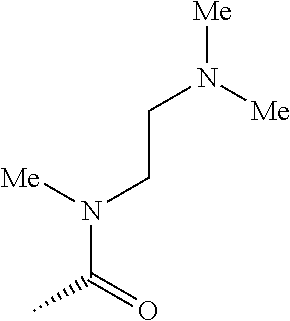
N(C(=O)C)([Me])CCN([Me])[Me]
